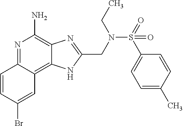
C1=CC(Br)=CC2=C3C(=C(N)N=C12)N=C(CN(S(=O)(C1=CC=C(C)C=C1)=O)CC)N3
